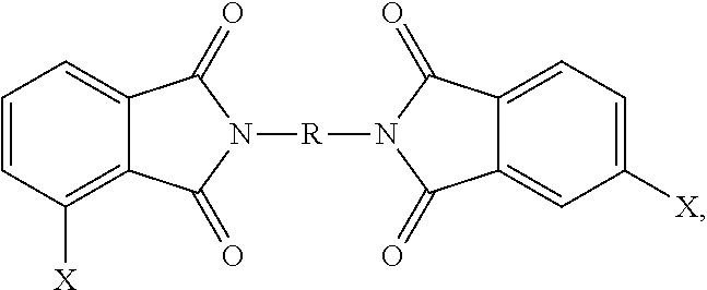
C1=CC([X])=C2C(=C1)C(=O)N([R]N1C(=O)C3=CC=C([X])C=C3C1=O)C2=O
